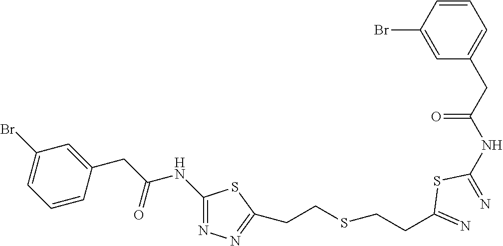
C1(NC(CC2=CC(Br)=CC=C2)=O)=NN=C(CCSCCC(=N)SC(=N)NC(CC2=CC=CC(Br)=C2)=O)S1
